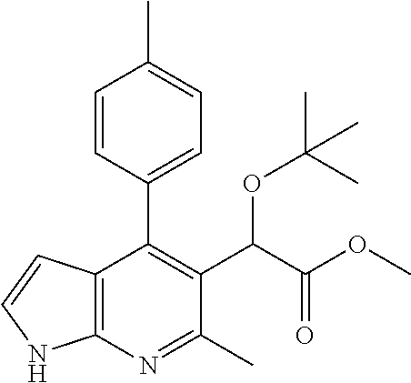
C1=CC(C2=C(C(C(OC)=O)OC(C)(C)C)C(C)=NC3=C2C=CN3)=CC=C1C
